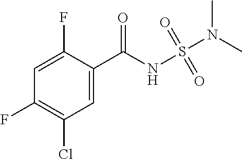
C1(C(NS(N(C)C)(=O)=O)=O)=CC(Cl)=C(F)C=C1F
